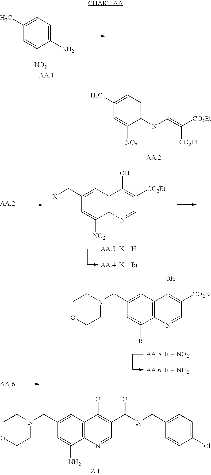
C1(N)=CC=C(C)C=C1[NO2].C1(NC=C([CO2Et])[CO2Et])=CC=C(C)C=C1[NO2].C12=C(N=CC([CO2Et])=C1O)C([NO2])=CC(C[X])=C2.C12=C(N=CC([CO2Et])=C1O)C([R])=CC(CN1CCOCC1)=C2.C12=C(C=C(CN3CCOCC3)C=C1N)C(=O)=C(C(NCC1=CC=C(Cl)C=C1)=O)C=N2
